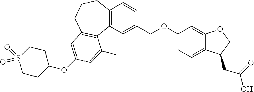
C12=C(C=C(COC3=CC=C4C(=C3)OCC4CC(O)=O)C=C1)C1=C(CCC2)C=C(OC2CCS(=O)(=O)CC2)C=C1C
